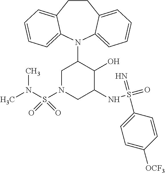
C12=CC=CC=C1N(C1CN(S(N(C)C)(=O)=O)CC(NS(=O)(=N)C3=CC=C([OCF3])C=C3)C1O)C1=CC=CC=C1CC2
